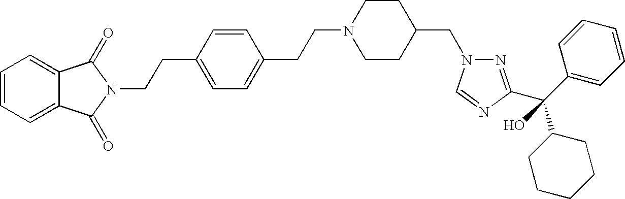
C1=CC=C2C(=C1)C(=O)N(CCC1=CC=C(CCN3CCC(CN4N=C(C(C5=CC=CC=C5)(C5CCCCC5)O)N=C4)CC3)C=C1)C2=O
